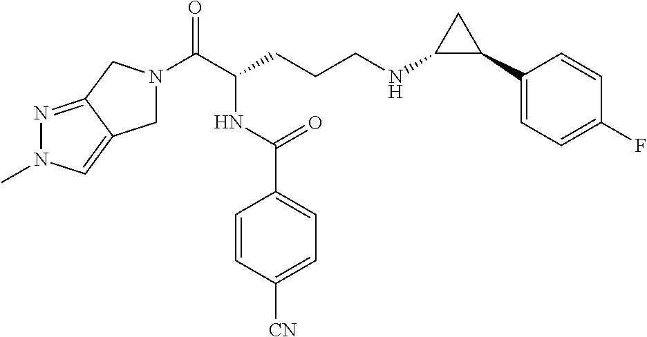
C1N(C(C(CCCNC2C(C3=CC=C(F)C=C3)C2)NC(C2=CC=C([CN])C=C2)=O)=O)CC2=NN(C)C=C12
